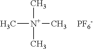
C[N+](C)(C)C.[PF6-]
